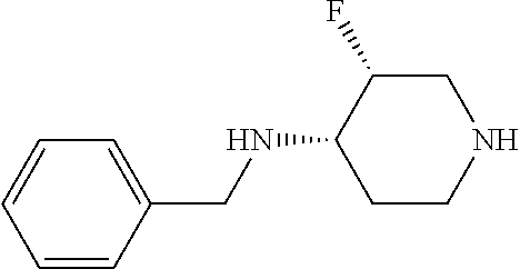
C1=CC(CNC2CCNCC2F)=CC=C1
